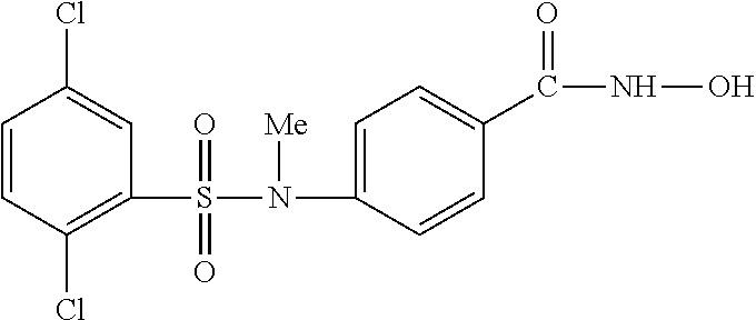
C1(S(N(C2=CC=C(C(NO)=O)C=C2)[Me])(=O)=O)=C(Cl)C=CC(Cl)=C1
